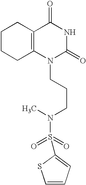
C1CCC2=C(C1)C(=O)NC(=O)N2CCCN(S(=O)(=O)C1=CC=CS1)C
